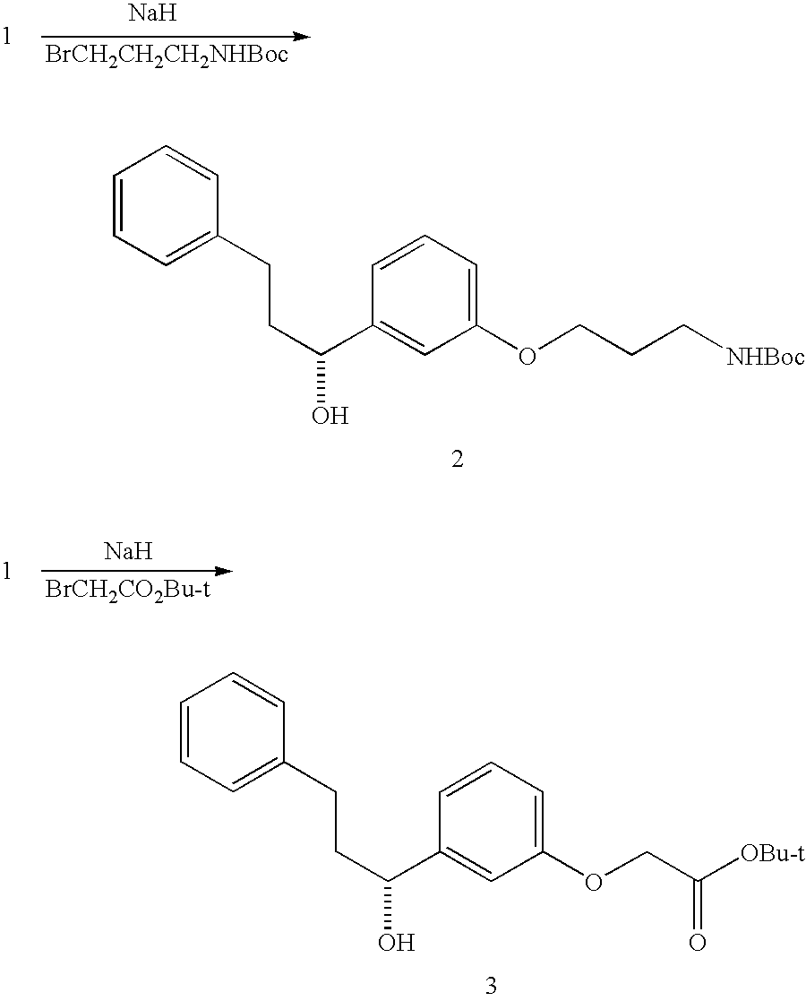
OC(C1=CC(OCCC[NHBoc])=CC=C1)CCC1=CC=CC=C1.[Na].OC(C1=CC(OCC([OBu-t])=O)=CC=C1)CCC1=CC=CC=C1.[Na].[BrCH2CH2CH2NHBoc]
